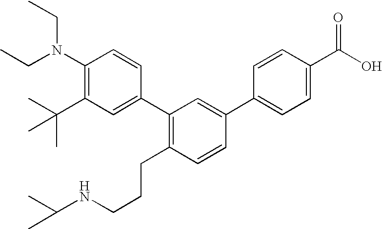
C1(N(CC)CC)=C(C(C)(C)C)C=C(C2=C(CCCNC(C)C)C=CC(C3=CC=C(C(O)=O)C=C3)=C2)C=C1
